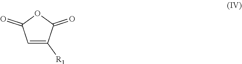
C1=C([R1])C(=O)OC1=O
